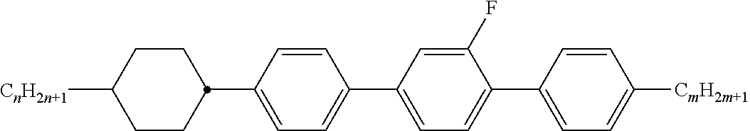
C1CC(C2=CC=C(C3=CC=C(C4=CC=C([CmH2m+1])C=C4)C(F)=C3)C=C2)CCC1[CnH2n+1]
